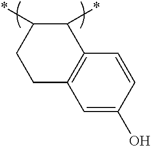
C12=C(CCC(*)C1*)C=C(O)C=C2
